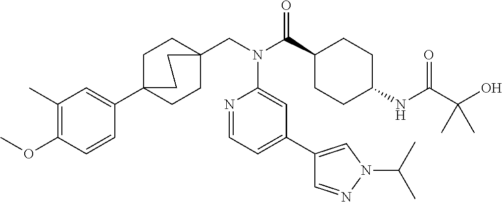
C1(C)=C(OC)C=CC(C23CCC(CN(C(C4CCC(NC(C(O)(C)C)=O)CC4)=O)C4=CC(C5=CN(C(C)C)N=C5)=CC=N4)(CC2)CC3)=C1
